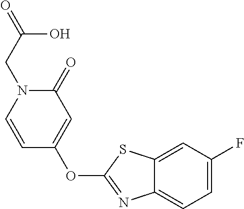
C1(=O)N(CC(O)=O)C=CC(OC2=NC3=CC=C(F)C=C3S2)=C1
